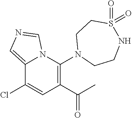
C12=CN=CN1C(N1CCNS(=O)(=O)CC1)=C(C(C)=O)C=C2Cl
